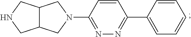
C12C(CN(C3=NN=C(C4=CC=CC=C4)C=C3)C1)CNC2
